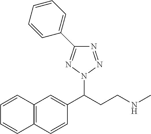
C1(C(CCNC)N2N=NC(C3=CC=CC=C3)=N2)=CC2=C(C=C1)C=CC=C2
